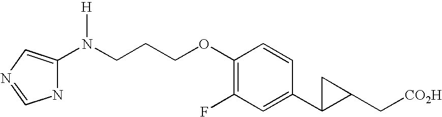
C1(N(CCCOC2=C(F)C=C(C3C(C[CO2H])C3)C=C2)[H])=CN=CN1
